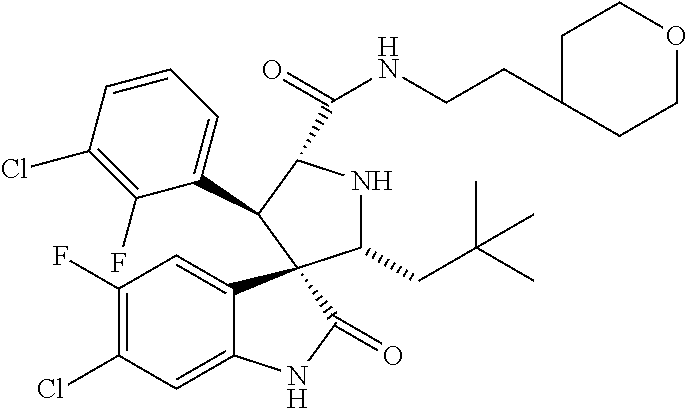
C1(F)=C(Cl)C=C2C(=C1)C1(C(=O)N2)C(CC(C)(C)C)NC(C(=O)NCCC2CCOCC2)C1C1=CC=CC(Cl)=C1F
